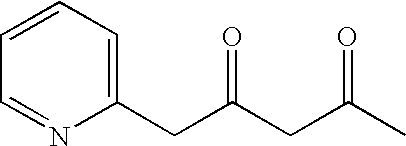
C1=CC=C(CC(CC(C)=O)=O)N=C1
